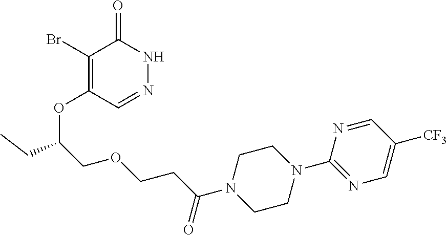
C1(Br)=C(OC(COCCC(N2CCN(C3=NC=C([CF3])C=N3)CC2)=O)CC)C=NNC1=O
